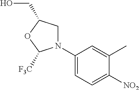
C1(N2CC(CO)OC2[F3C])=CC=C([NO2])C(C)=C1
